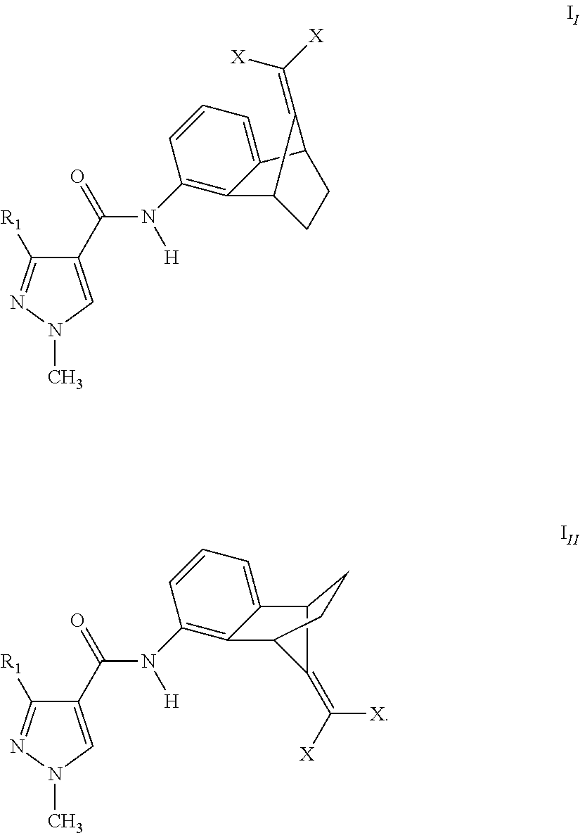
C1(C(N([H])C2=C3C(=CC=C2)C2CCC3C2=C([X])[X])=O)=CN(C)N=C1[R1].C1(C(N([H])C2=C3C(=CC=C2)C2C(=C([X])[X])C3CC2)=O)=CN(C)N=C1[R1]
